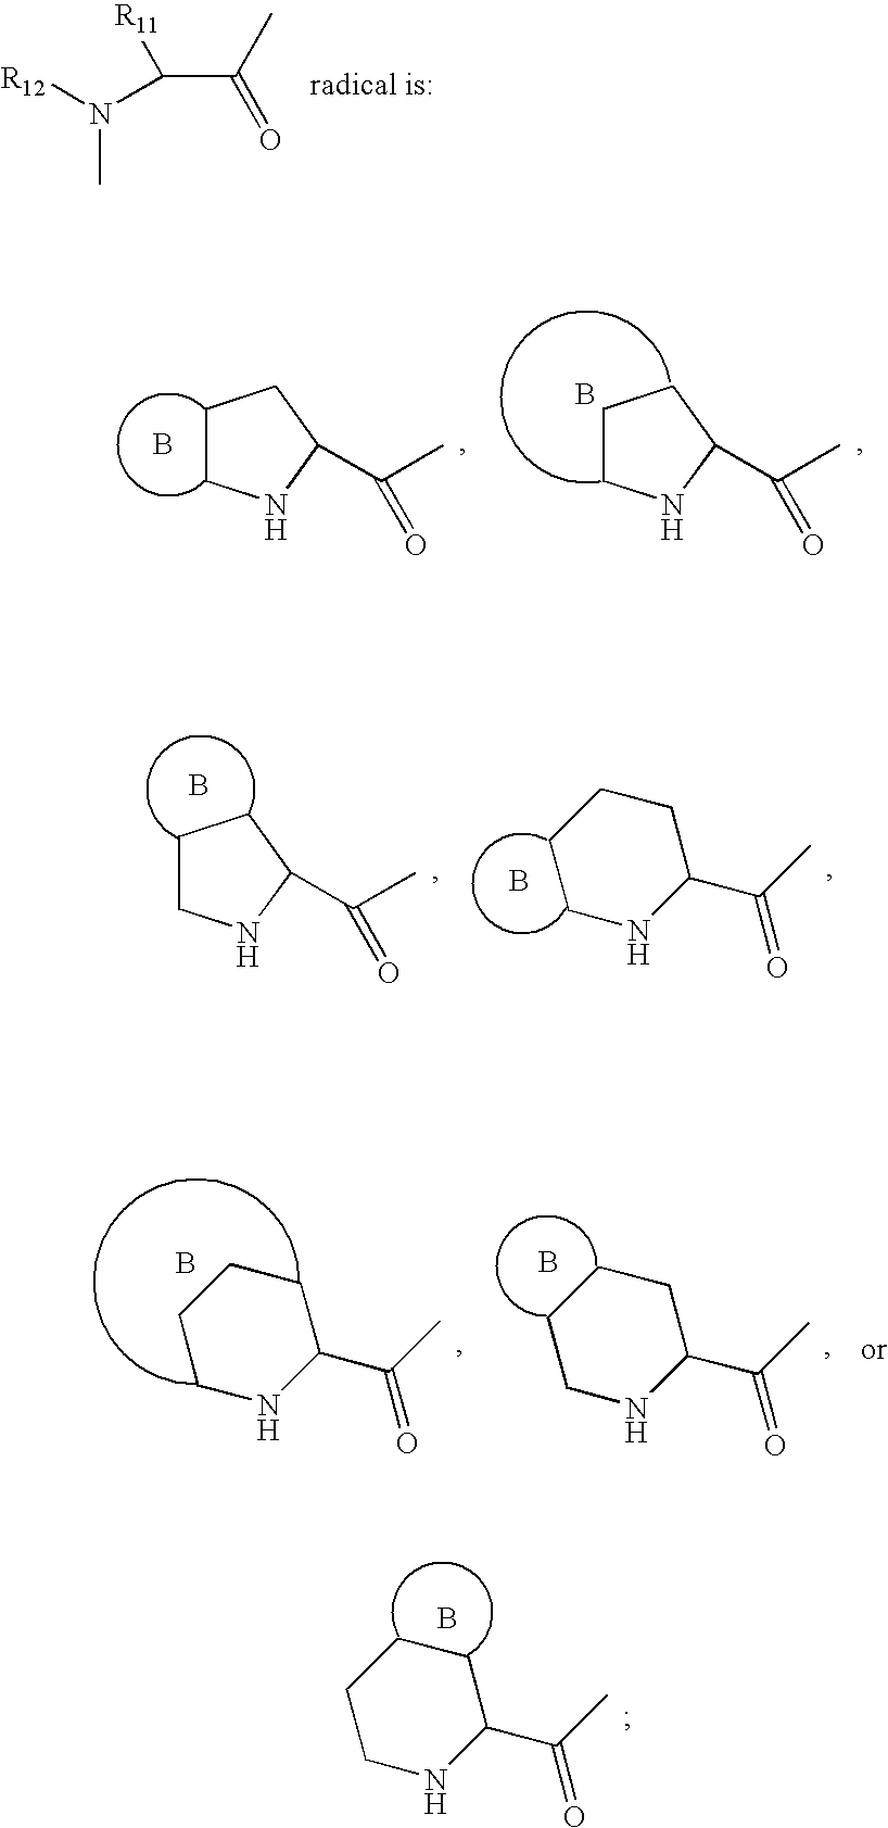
N(C)([R12])C(C(C)=O)[R11].C1CNC(C(C)=O)C1.B.C1CNC(C(C)=O)C1.B.C1CCCNC1C(C)=O.B.C1CNC(C(C)=O)C1.B.C1CCCNC1C(C)=O.B.C1CCCNC1C(C)=O.B.C1CCCNC1C(C)=O.B
